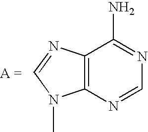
C12=C(N=CN1C)C(N)=NC=N2
